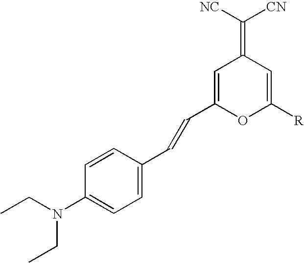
C(N(C1=CC=C(C=CC2=CC(=C([NC])[CN])C=C([R])O2)C=C1)CC)C
